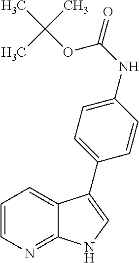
C1=CN=C2C(=C1)C(C1=CC=C(NC(=O)OC(C)(C)C)C=C1)=CN2
